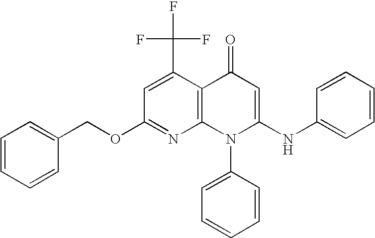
C1(OCC2=CC=CC=C2)=NC2=C(C(C(F)(F)F)=C1)C(=O)C=C(NC1=CC=CC=C1)N2C1=CC=CC=C1
